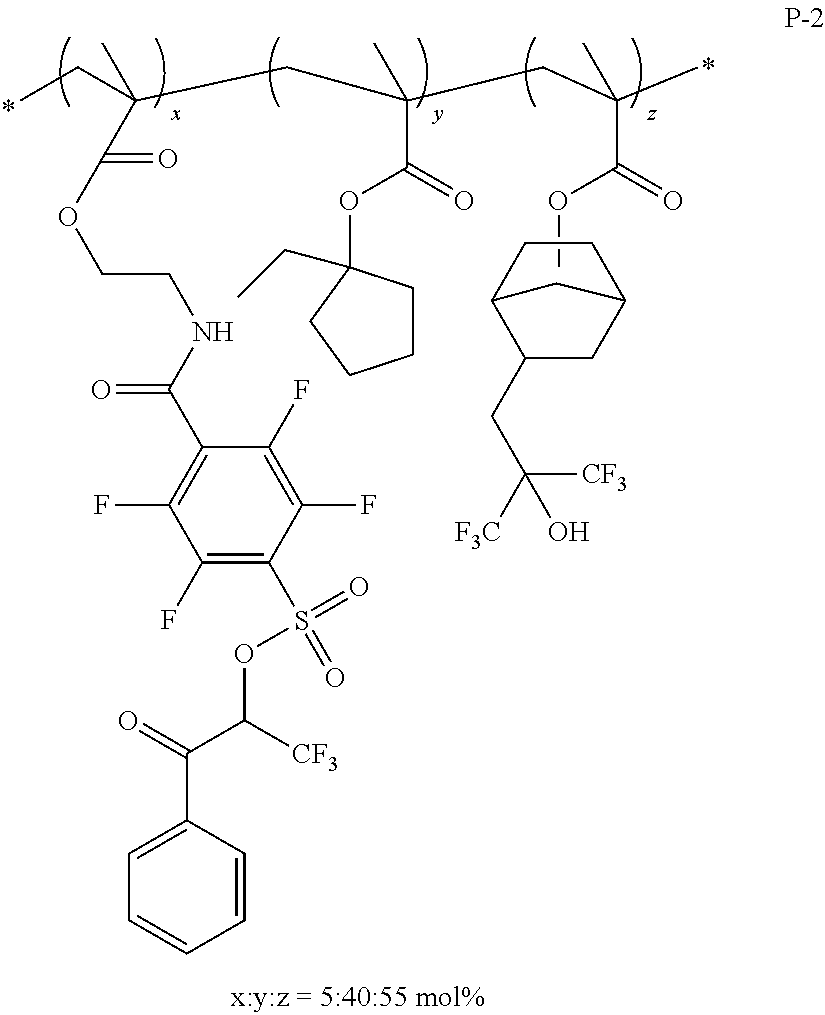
C12C(CC([F3C])([CF3])O)CC(C1)CC2.COC(=O)C(CC(CC(C(OCCNC(C1=C(F)C(F)=C(S(=O)(=O)OC(C(=O)C2=CC=CC=C2)[CF3])C(F)=C1F)=O)=O)(C)CC)(C(=O)OC1(CC)CCCC1)C)(C)C
